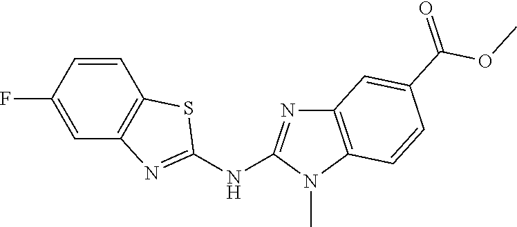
C1=CC2=C(C=C1F)N=C(NC1=NC3=C(N1C)C=CC(C(OC)=O)=C3)S2
